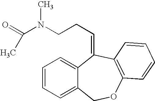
C1=CC=C2C(=C1)C(=CCCN(C(=O)C)C)C1=C(OC2)C=CC=C1
